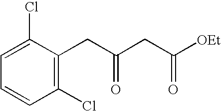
C1=C(Cl)C(CC(=O)CC([OEt])=O)=C(Cl)C=C1
